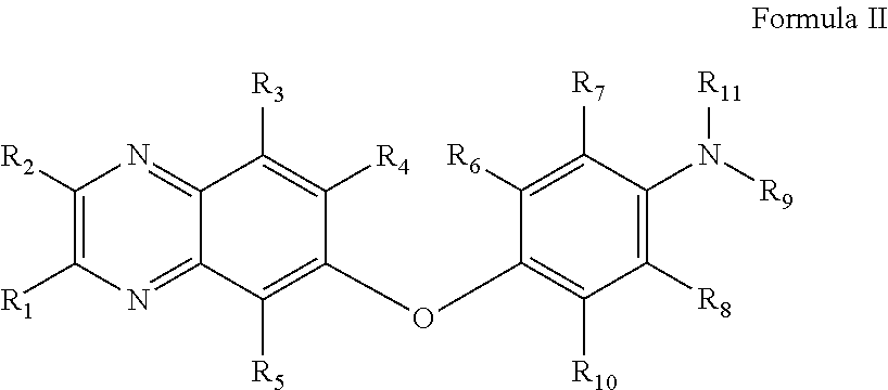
C1([R2])=C([R1])N=C2C(=N1)C([R3])=C([R4])C(OC1=C([R10])C([R8])=C(N([R9])[R11])C([R7])=C1[R6])=C2[R5]
